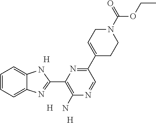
[H].[H].C1=CC=C2C(=C1)NC(C1=C(N)N=CC(C3=CCN(C(=O)OCC)CC3)=N1)=N2.[H]
